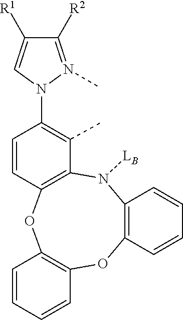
C12=C(N([LB])C3=C(OC4=C(O1)C=CC=C4)C=CC(N1N(C)=C([R2])C([R1])=C1)=C3C)C=CC=C2
